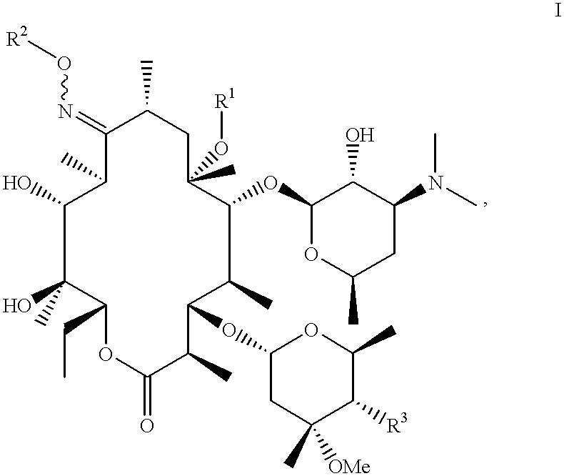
C1(=NO[R2])C(C)C(O)C(O)(C)C(CC)OC(=O)C(C)C(OC2CC(C)([OMe])C([R3])C(C)O2)C(C)C(OC2OC(C)CC(N(C)C)C2O)C(C)(O[R1])CC1C
